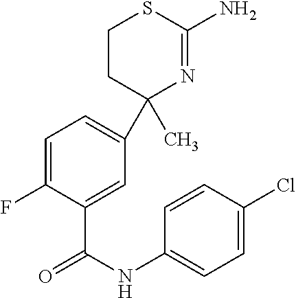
C1(C)(C2=CC=C(F)C(C(=O)NC3=CC=C(Cl)C=C3)=C2)N=C(N)SCC1
